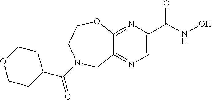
C12=NC(C(NO)=O)=CN=C1CN(C(C1CCOCC1)=O)CCO2
